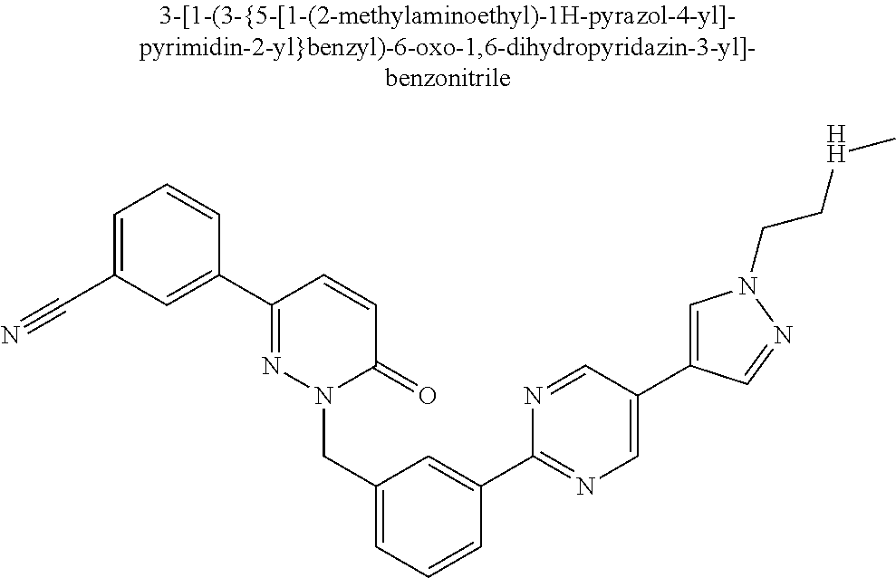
C1=C(C#N)C=C(C2=NN(CC3=CC=CC(C4=NC=C(C5=CN(CC[HH]C)N=C5)C=N4)=C3)C(=O)C=C2)C=C1
